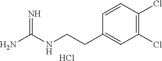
C1=CC(Cl)=C(Cl)C=C1CCNC(N)=N.Cl
